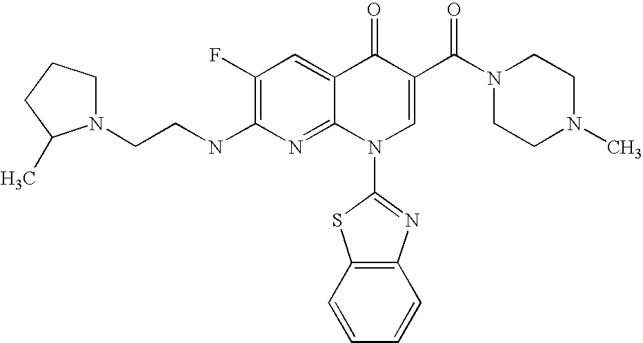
N1(CCNC2=C(F)C=C3C(=N2)N(C2=NC4=C(S2)C=CC=C4)C=C(C(N2CCN(C)CC2)=O)C3=O)CCCC1C
